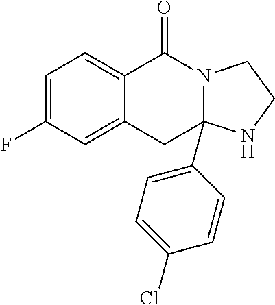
C1=C(F)C=C2C(=C1)C(=O)N1C(C3=CC=C(Cl)C=C3)(C2)NCC1
